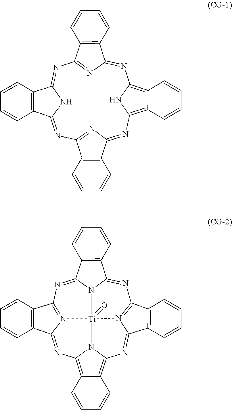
N1=C2N=C(N=C3NC(=NC4=NC(=NC5=C6C(=C1N5)C=CC=C6)C1=C4C=CC=C1)C1=C3C=CC=C1)C1=C2C=CC=C1.N1=C2N3C(=NC4=N5C(=NC6=C7C(=C8N=C9N(=C1C1=C9C=CC=C1)[Ti]53(=O)N86)C=CC=C7)C1=C4C=CC=C1)C1=C2C=CC=C1
